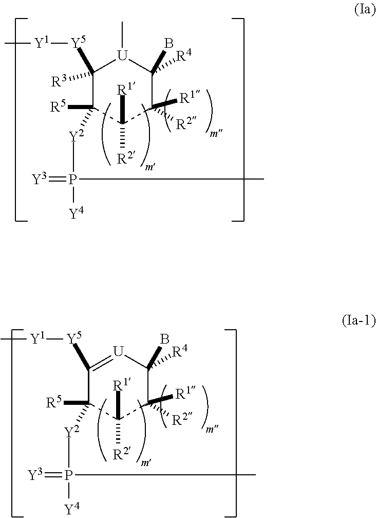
C1([Y5][Y1]C)([R3])C([R5])([Y2]P(=[Y3])([Y4])C)C([R2])([R1])C([R1])([R2])C([R4])(B)[U]1C.C1([Y5][Y1]C)=[U]C([R4])(B)C([R1])([R2])C([R2])([R1])C1([R5])[Y2]P(=[Y3])([Y4])C
